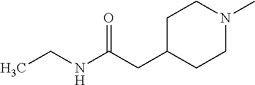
C1C(CC(NCC)=O)CCN(C)C1
